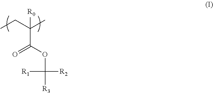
C(C(CC)(C)[R0])(OC([R2])([R1])[R3])=O
